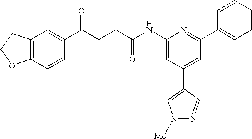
C1(NC(CCC(C2=CC3=C(C=C2)OCC3)=O)=O)=CC(C2=CN([Me])N=C2)=CC(C2=CC=CC=C2)=N1
